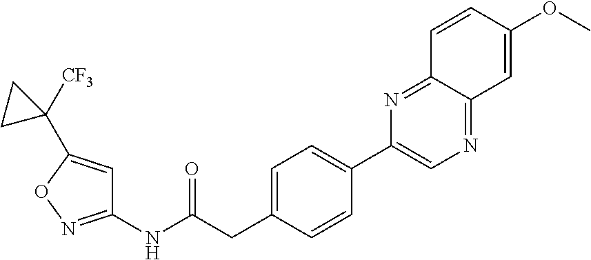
C1=C(CC(NC2=NOC(C3([CF3])CC3)=C2)=O)C=CC(C2=CN=C3C(=N2)C=CC(OC)=C3)=C1
